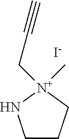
C1CN[N+](C)(CC#C)C1.[I-]
